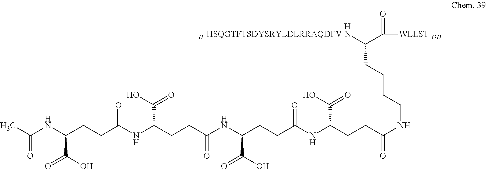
[H-HSQGTFTSDYSRYLDLRRAQDFV-N]C(C([WLLST-OH])=O)CCCCNC(=O)CCC(NC(CCC(C(=O)O)NC(=O)CCC(C(=O)O)NC(=O)CCC(C(O)=O)NC(=O)C)=O)C(O)=O.[H]
